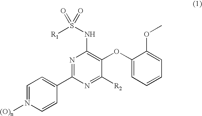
C1=N([(O)n])C=CC(C2=NC(NS(=O)([R1])=O)=C(OC3=CC=CC=C3OC)C([R2])=N2)=C1
